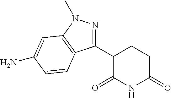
C1CC(C2=NN(C)C3=C2C=CC(N)=C3)C(=O)NC1=O
